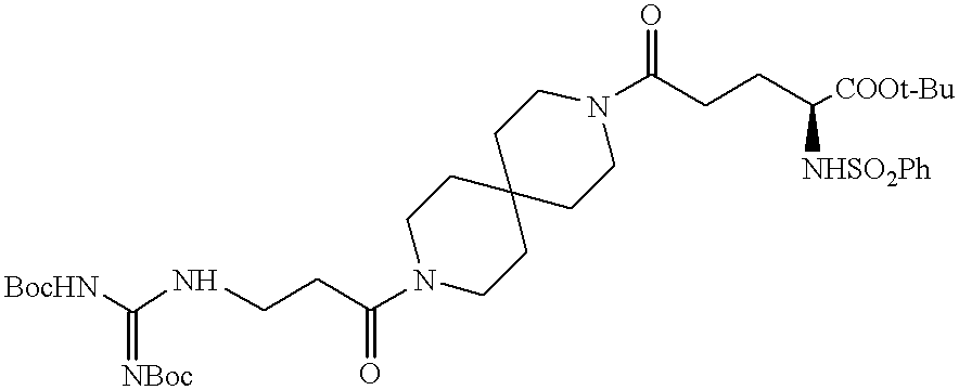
C1N(C(CCNC([BocHN])=[NBoc])=O)CCC2(C1)CCN(C(CCC([NHSO2Ph])[COOt-Bu])=O)CC2
